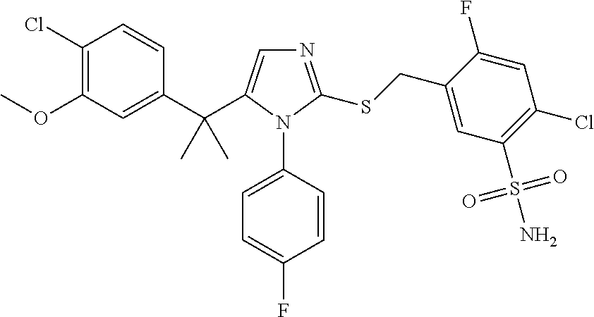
C1(C(C)(C)C2=CN=C(SCC3=CC(S(N)(=O)=O)=C(Cl)C=C3F)N2C2=CC=C(F)C=C2)=CC(OC)=C(Cl)C=C1
